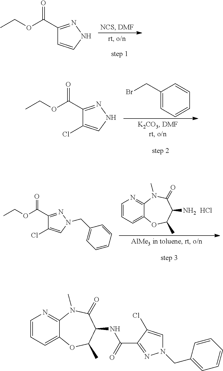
C1(C(=O)OCC)=NNC=C1.C1(CBr)=CC=CC=C1.C1(C(=O)OCC)=NNC=C1Cl.C1=CC=C2C(=N1)N(C)C(=O)C(N)C(C)O2.Cl.C1(C(=O)OCC)=NN(CC2=CC=CC=C2)C=C1Cl.C1=CC=C2C(=N1)N(C)C(=O)C(NC(=O)C1=NN(CC3=CC=CC=C3)C=C1Cl)C(C)O2
